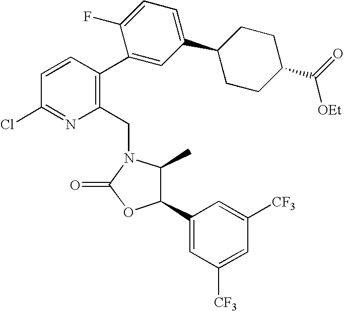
C1(C2=CC([CF3])=CC([CF3])=C2)C(C)N(CC2=C(C3=CC(C4CCC(C(=O)[OEt])CC4)=CC=C3F)C=CC(Cl)=N2)C(=O)O1
